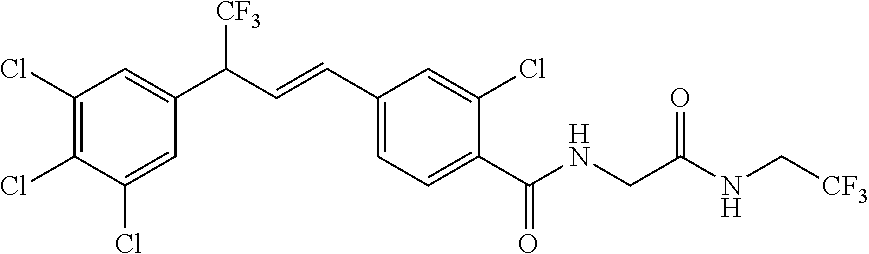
C1(Cl)=C(Cl)C(Cl)=CC(C(C=CC2=CC=C(C(NCC(=O)NC[CF3])=O)C(Cl)=C2)[CF3])=C1
